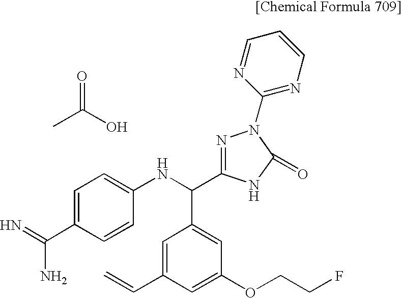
C1=C(C(N)=N)C=CC(NC(C2=CC(OCCF)=CC(C=C)=C2)C2=NN(C3=NC=CC=N3)C(=O)N2)=C1.CC(O)=O
